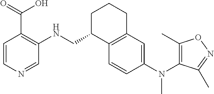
C1=CN=CC(NCC2C3=C(CCC2)C=C(N(C)C2=C(C)ON=C2C)C=C3)=C1C(=O)O
